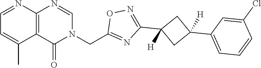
C12=C(C(=O)N(CC3=NC(C4([H])CC(C5=CC=CC(Cl)=C5)([H])C4)=NO3)C=N1)C(C)=CC=N2
